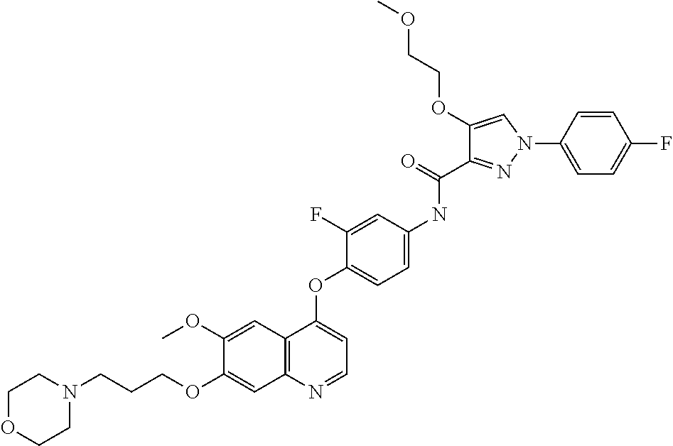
C1(OC)=CC2=C(C=C1OCCCN1CCOCC1)N=CC=C2OC1=CC=C(NC(C2=NN(C3=CC=C(F)C=C3)C=C2OCCOC)=O)C=C1F
